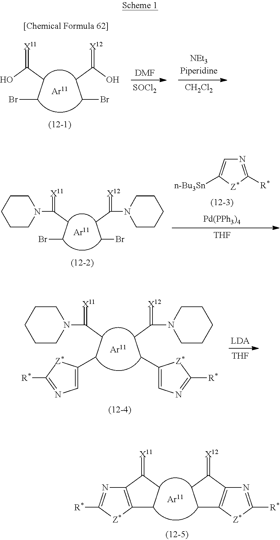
[DMF].[SOCl2].[CH2Cl2].C(C(O)=[X11])CBr.C(Br)CC(O)=[X12].C(C(N1CCCCC1)=[X11])CBr.C(Br)CC(N1CCCCC1)=[X12].N1=C([R*])[Z*]C([n-Bu3Sn])=C1.[Pd(PPh3)4].[THF].C1CC(=[X12])C2=C1[Z*]C([R*])=N2.C1C(=[X11])C2=C(C1)[Z*]C([R*])=N2.[THF].C(CC(N1CCCCC1)=[X12])C1=CN=C([R*])[Z*]1.C(C(N1CCCCC1)=[X11])CC1=CN=C([R*])[Z*]1
